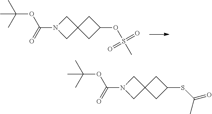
C(OC(=O)N1CC2(C1)CC(OS(C)(=O)=O)C2)(C)(C)C.C(OC(=O)N1CC2(C1)CC(SC(C)=O)C2)(C)(C)C
